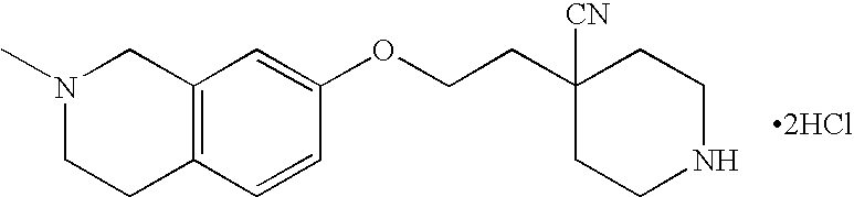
[2HCl].N1(C)CCC2=C(C1)C=C(OCCC1([CN])CCNCC1)C=C2
